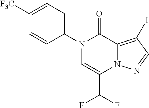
N1(C2=CC=C([F3C])C=C2)C=C(C(F)F)N2C(=C(I)C=N2)C1=O
